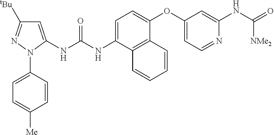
C1=C(NC(NC2=CC([tBu])=NN2C2=CC=C([Me])C=C2)=O)C2=C(C(OC3=CC=NC(NC(=O)[NMe2])=C3)=C1)C=CC=C2
